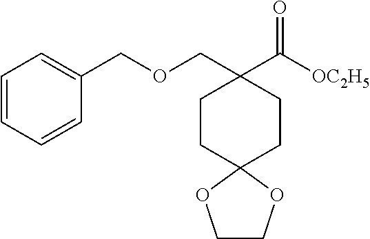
C1CC2(CCC1(C([OC2H5])=O)COCC1=CC=CC=C1)OCCO2
